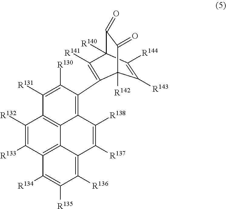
C1([R143])=C([R144])C2([R140])C(=O)C(=O)C1([R142])C(C1=C3C4=C(C([R132])=C([R133])C5=C4C(=C([R136])C([R135])=C5[R134])C([R137])=C3[R138])C([R131])=C1[R130])=C2[R141]
